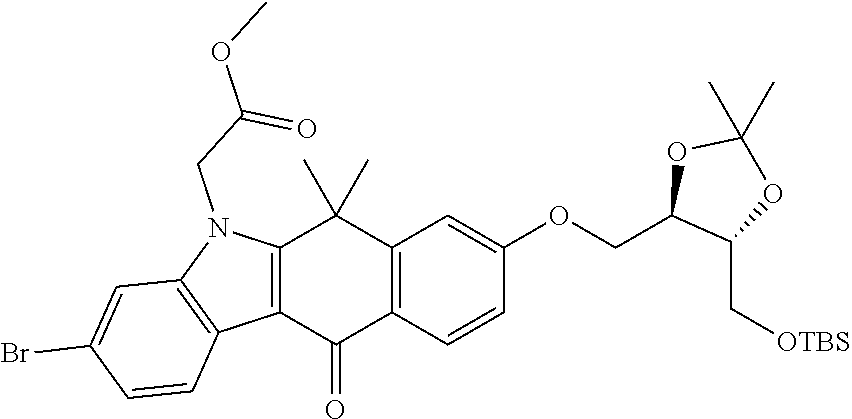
C12=C(C=CC(OCC3C(C[OTBS])OC(C)(C)O3)=C1)C(=O)C1=C(C2(C)C)N(CC(OC)=O)C2=C1C=CC(Br)=C2
